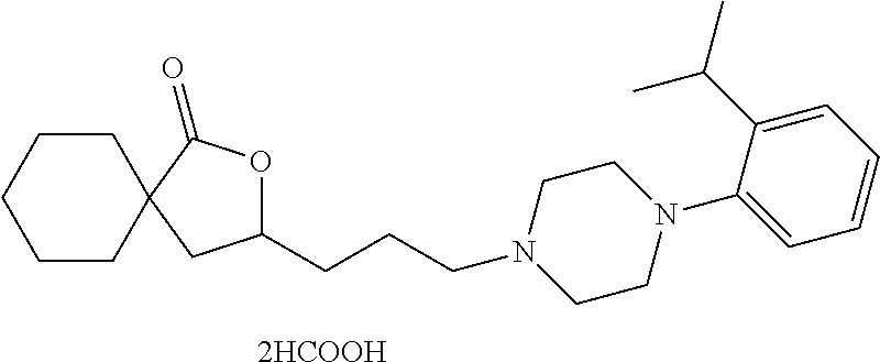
[2HCOOH].C1(CCCN2CCN(C3=CC=CC=C3C(C)C)CC2)OC(=O)C2(C1)CCCCC2
